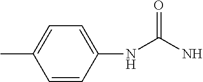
C1=CC(NC(N)=O)=CC=C1C
